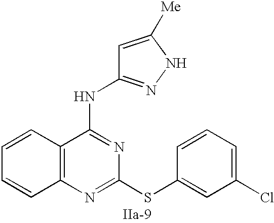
C12=C(N=C(SC3=CC(Cl)=CC=C3)N=C1NC1=NNC([Me])=C1)C=CC=C2
